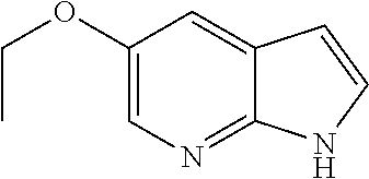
C1(OCC)=CN=C2C(=C1)C=CN2
